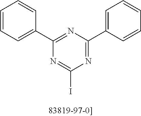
C1=CC=C(C2=NC(C3=CC=CC=C3)=NC(I)=N2)C=C1
